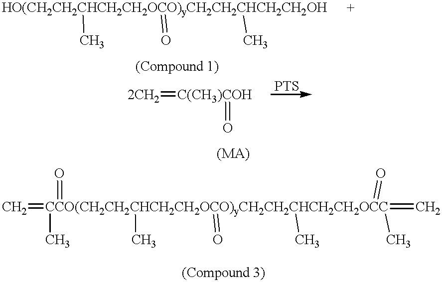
[HO(CH2CH2CHCH2CH2OCO)yCH2CH2CHCH2CH2OH](C)(=O)C.C=[CCO(CH2CH2CHCH2CH2OCO)yCH2CH2CHCH2CH2OCC](=C)(C)(=O)(C)(=O)(=O)(C)C.[2CH2]=[C(CH3)COH]=O
